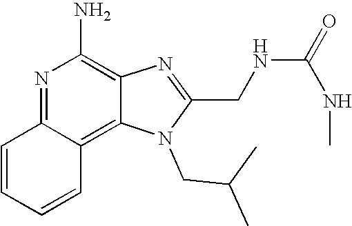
N1=C2C(=C3C(=C1N)N=C(CNC(NC)=O)N3CC(C)C)C=CC=C2
